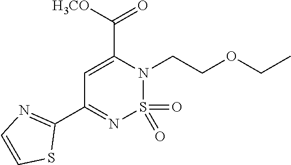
C1(C2=NC=CS2)=NS(=O)(=O)N(CCOCC)C(C([H3CO])=O)=C1
